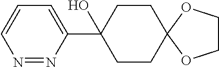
N1=NC=CC=C1C1(O)CCC2(CC1)OCCO2
